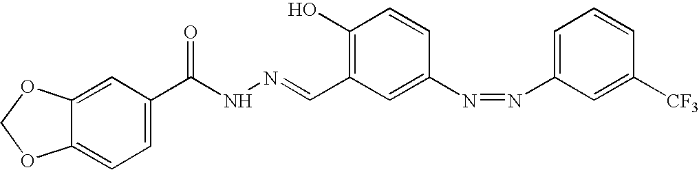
C1=C2C(=CC=C1C(NN=CC1=C(O)C=CC(N=NC3=CC=CC([CF3])=C3)=C1)=O)OCO2
